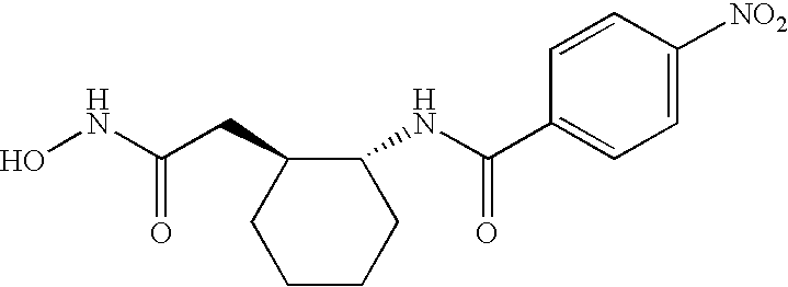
C1CCC(NC(C2=CC=C([NO2])C=C2)=O)C(CC(NO)=O)C1
